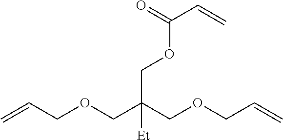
C=CCOCC(COCC=C)(COC(C=C)=O)[Et]
